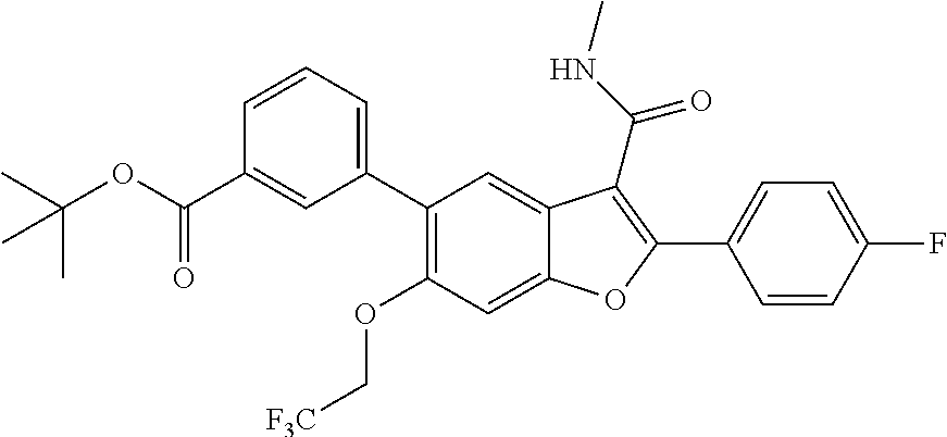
C1(C2=C(OC[F3C])C=C3C(=C2)C(C(NC)=O)=C(C2=CC=C(F)C=C2)O3)=CC=CC(C(OC(C)(C)C)=O)=C1
